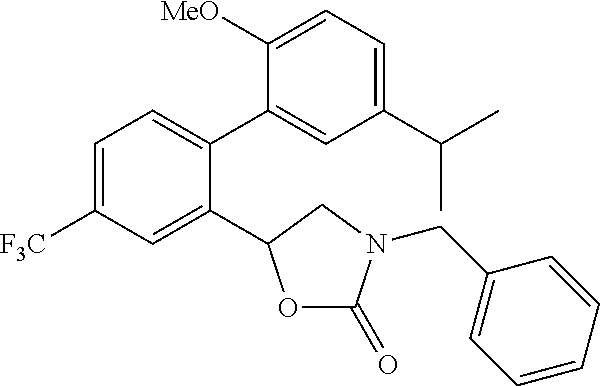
C1=C([F3C])C=C(C2OC(=O)N(CC3=CC=CC=C3)C2)C(C2=CC(C(C)C)=CC=C2[MeO])=C1
